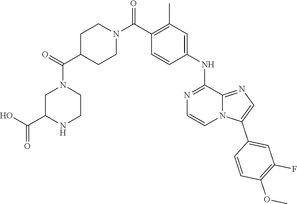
C12=NC=C(C3=CC(F)=C(OC)C=C3)N1C=CN=C2NC1=CC(C)=C(C(N2CCC(C(=O)N3CC(C(=O)O)NCC3)CC2)=O)C=C1
